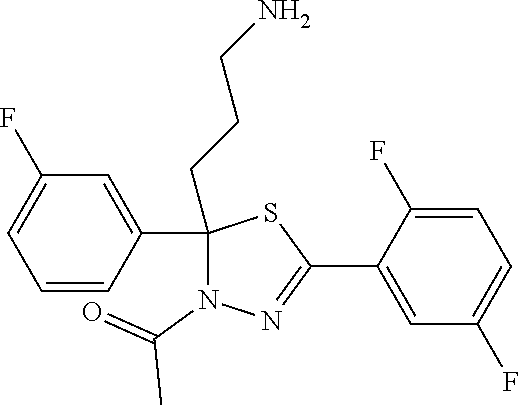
C1(C2=CC(F)=CC=C2)(CCCN)N(C(=O)C)N=C(C2=CC(F)=CC=C2F)S1
